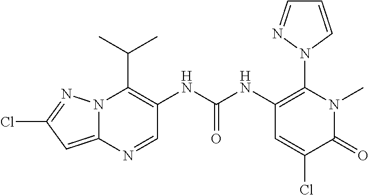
N12C(=CC(Cl)=N1)N=CC(NC(NC1=C(N3C=CC=N3)N(C)C(=O)C(Cl)=C1)=O)=C2C(C)C
